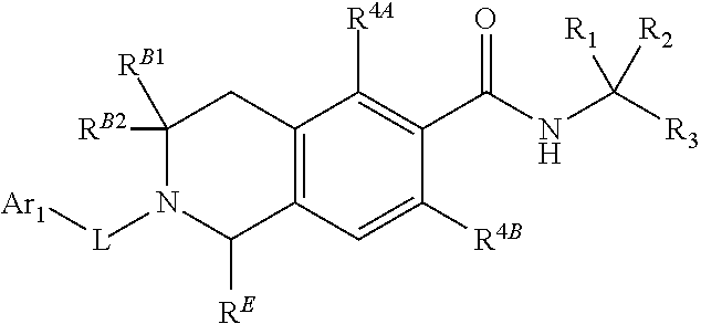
C12=C(C=C([R4B])C(C(NC([R1])([R3])[R2])=O)=C1[R4A])C([RE])N([L][Ar1])C([RB1])([RB2])C2
